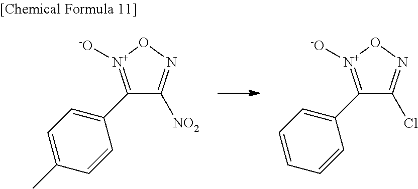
C1(C2=CC=C(C)C=C2)=[N+]([-O])ON=C1[NO2].C1(C2=CC=CC=C2)=[N+]([-O])ON=C1Cl
